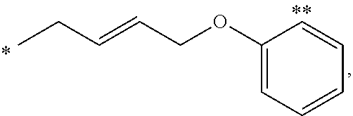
C(=CCOC1=CC=CC=C1)CC
